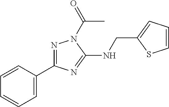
C1=CC(C2=NN(C(=O)C)C(NCC3=CC=CS3)=N2)=CC=C1
